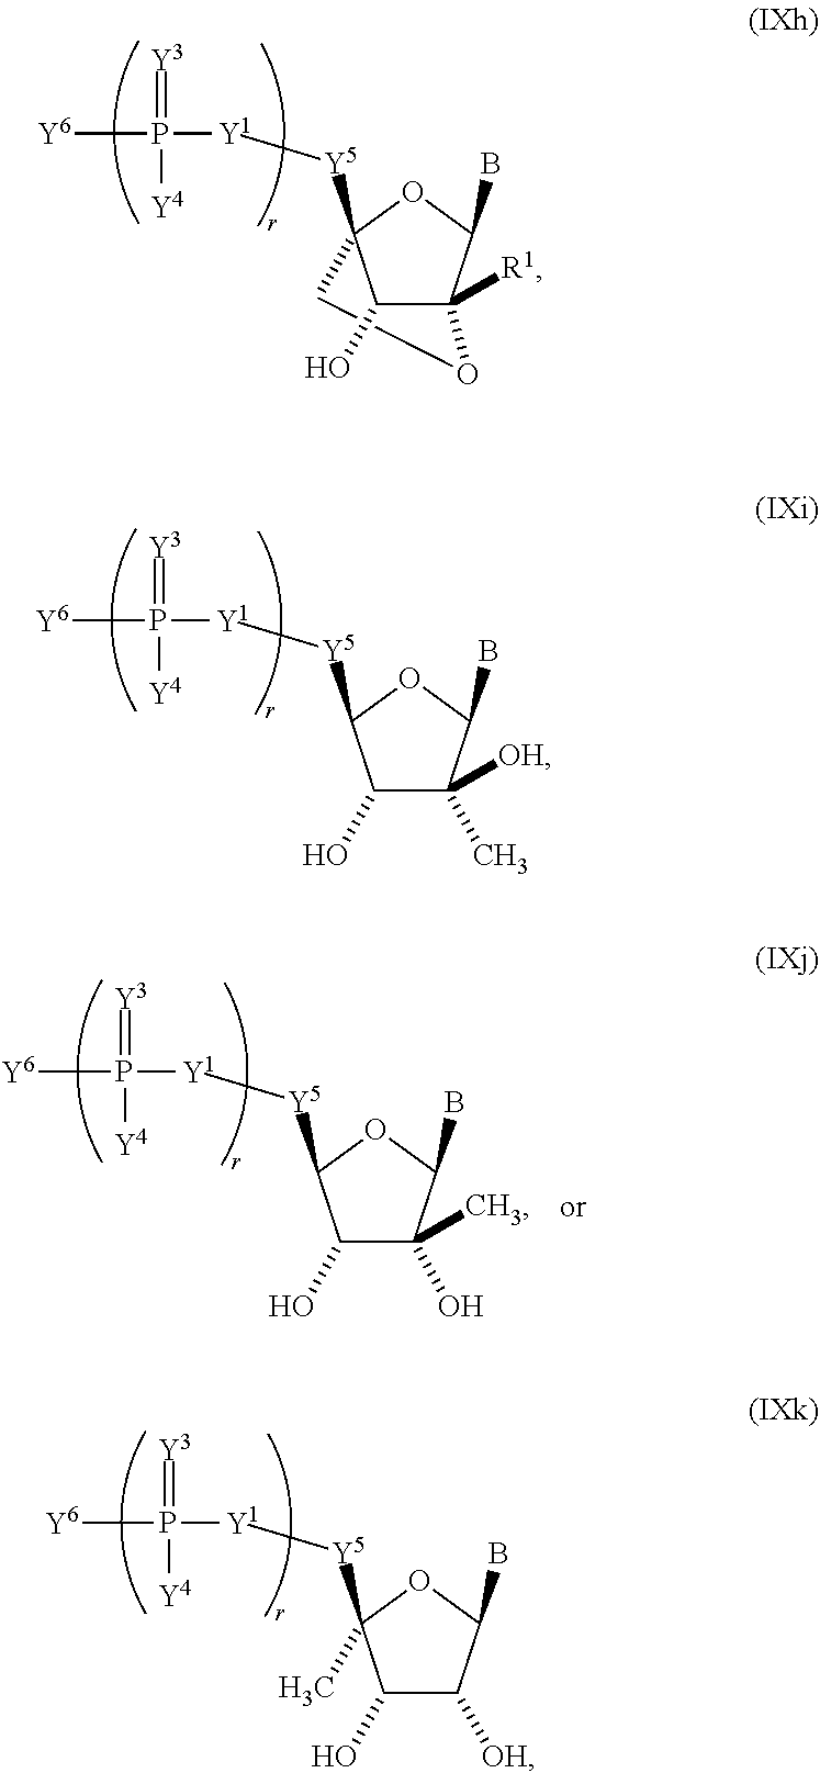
C1C2([Y5][Y1]P([Y6])(=[Y3])[Y4])C(O)C([R1])(C(B)O2)O1.C1(O)C(C)([OH])C(B)OC1[Y5][Y1]P([Y6])(=[Y3])[Y4].C1(O)C(O)(C)C(B)OC1[Y5][Y1]P([Y6])(=[Y3])[Y4].C1(O)C([OH])C(B)OC1([Y5][Y1]P([Y6])(=[Y3])[Y4])C
